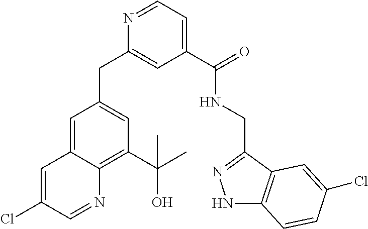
C1=C2C(=C(C(C)(O)C)C=C1CC1=CC(C(=O)NCC3=NNC4=C3C=C(Cl)C=C4)=CC=N1)N=CC(Cl)=C2
